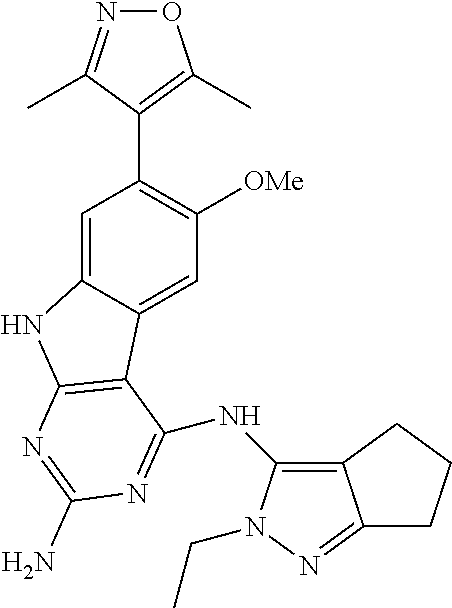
C1=C2C(=CC([OMe])=C1C1=C(C)ON=C1C)C1=C(N2)N=C(N)N=C1NC1=C2C(=NN1CC)CCC2
